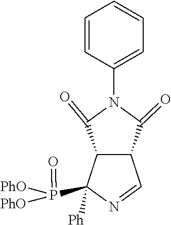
C1=CC(N2C(=O)C3C=NC(P(=O)([PhO])[PhO])([Ph])C3C2=O)=CC=C1
